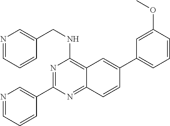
N1=C(C2=CN=CC=C2)N=C2C(=C1NCC1=CN=CC=C1)C=C(C1=CC=CC(OC)=C1)C=C2
